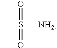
CS([NH2])(=O)=O
